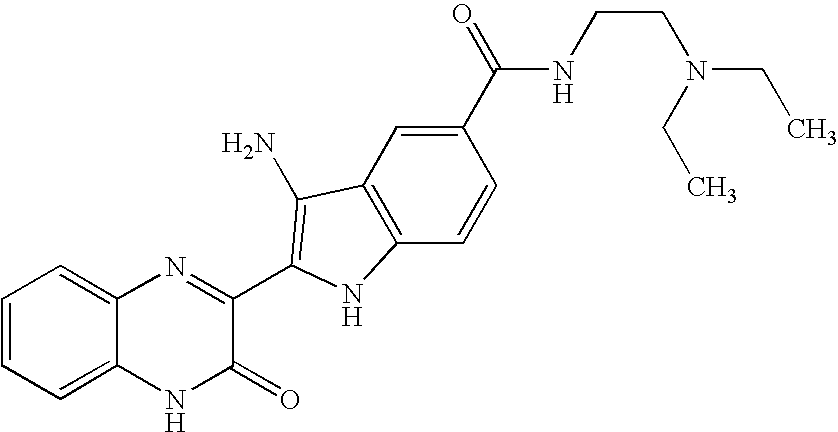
C1=C2C(=CC=C1)N=C(C1=C(N)C3=C(C=CC(C(=O)NCCN(CC)CC)=C3)N1)C(=O)N2
